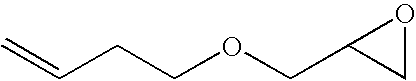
C(COCC1CO1)C=C
